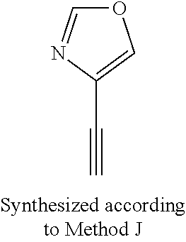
C1(C#C)=COC=N1
